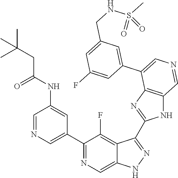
C1(C2=CN=CC(NC(=O)CC(C)(C)C)=C2)=NC=C2C(=C1F)C(C1=NC3=C(N1)C=NC=C3C1=CC(CNS(C)(=O)=O)=CC(F)=C1)=NN2
